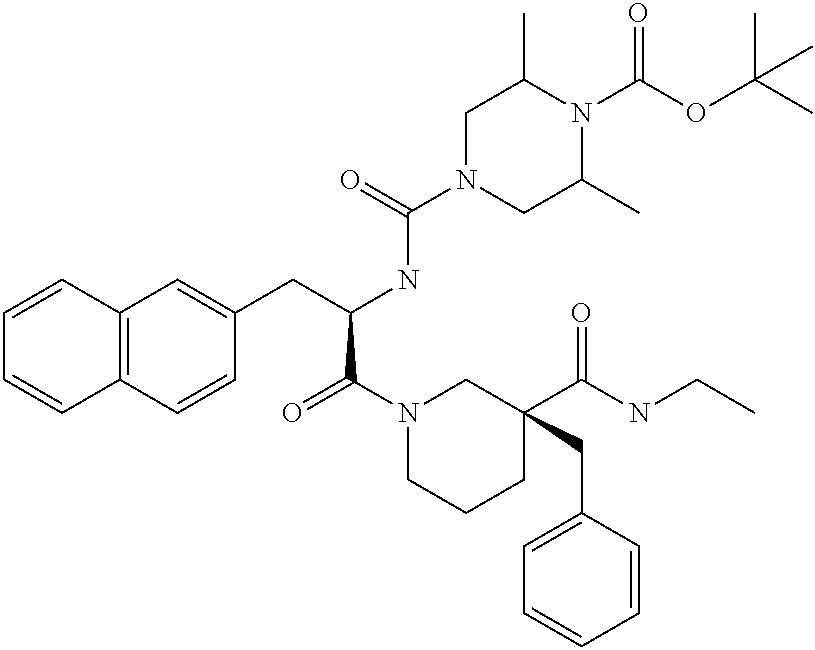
C12=C(C=CC(CC(NC(N3CC(C)N(C(OC(C)(C)C)=O)C(C)C3)=O)C(N3CCCC(C(NCC)=O)(CC4=CC=CC=C4)C3)=O)=C1)C=CC=C2
